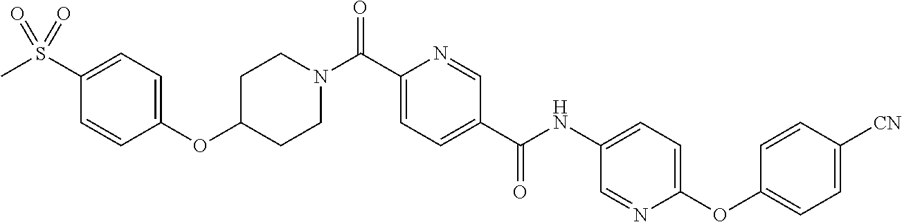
C1(S(C)(=O)=O)=CC=C(OC2CCN(C(C3=CC=C(C(NC4=CC=C(OC5=CC=C([CN])C=C5)N=C4)=O)C=N3)=O)CC2)C=C1
